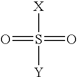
O=S(=O)([X])[Y]
